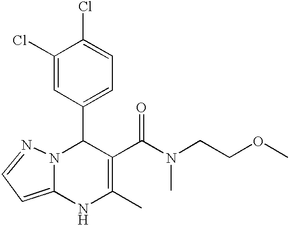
C1(Cl)=CC(C2N3C(=CC=N3)NC(C)=C2C(=O)N(C)CCOC)=CC=C1Cl
